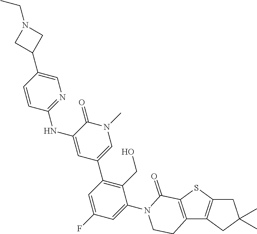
C1C2=C(CC1(C)C)C1=C(S2)C(=O)N(C2=CC(F)=CC(C3=CN(C)C(=O)C(NC4=NC=C(C5CN(CC)C5)C=C4)=C3)=C2CO)CC1
